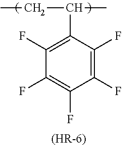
C1(F)=C(F)C(C(C)CC)=C(F)C(F)=C1F.[(HR-6)]
